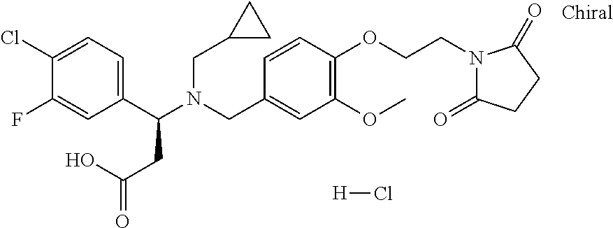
C1(Cl)=CC=C(C(N(CC2CC2)CC2=CC(OC)=C(OCCN3C(=O)CCC3=O)C=C2)CC(=O)O)C=C1F.[H]Cl
